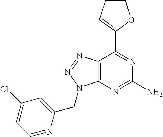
C1=CC=C(C2=NC(N)=NC3=C2N=NN3CC2=CC(Cl)=CC=N2)O1
